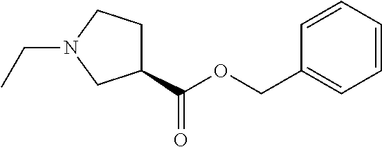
C1(C(OCC2=CC=CC=C2)=O)CCN(CC)C1
